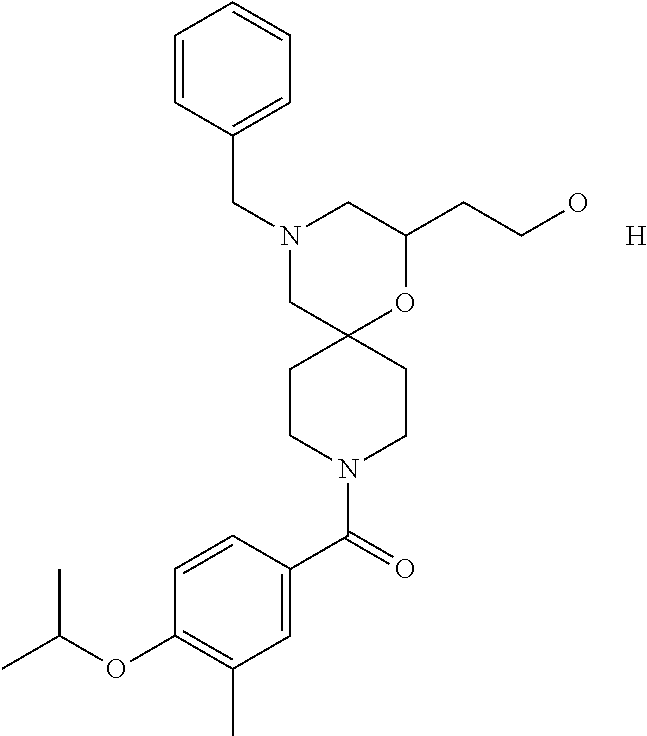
C1(CCO)OC2(CN(CC3=CC=CC=C3)C1)CCN(C(C1=CC(C)=C(OC(C)C)C=C1)=O)CC2.[H]
